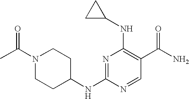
N1=C(NC2CCN(C(C)=O)CC2)N=CC(C(N)=O)=C1NC1CC1
